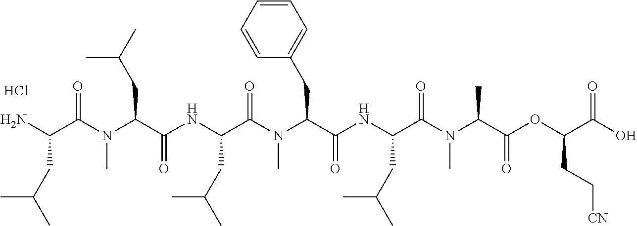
NC(C(N(C(C(NC(C(N(C(C(NC(C(N(C(C(OC(C(O)=O)CC[CN])=O)C)C)=O)CC(C)C)=O)CC1=CC=CC=C1)C)=O)CC(C)C)=O)CC(C)C)C)=O)CC(C)C.Cl
